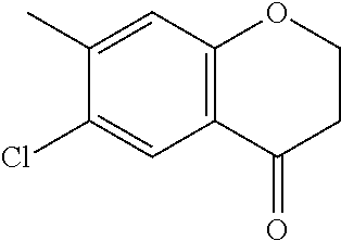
C1(C)=CC2=C(C=C1Cl)C(=O)CCO2
